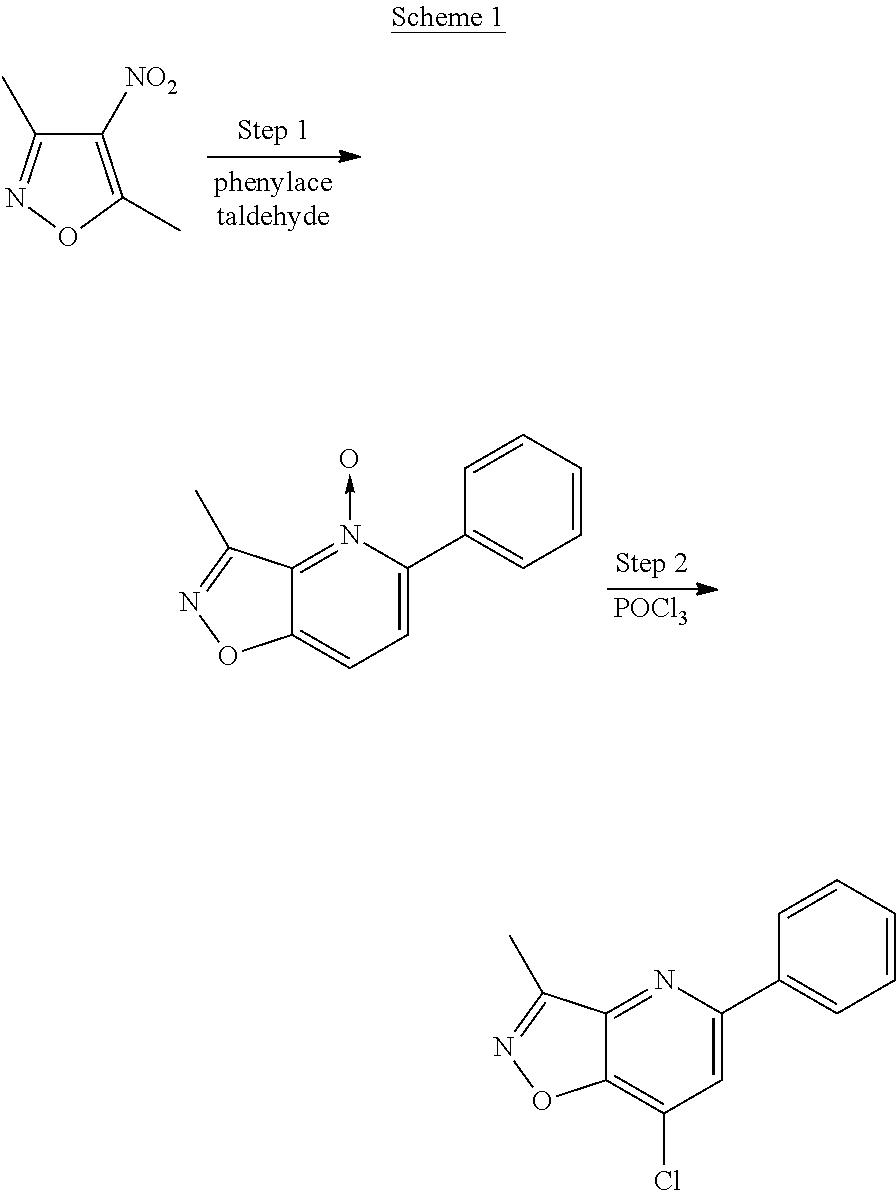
C12=C(Cl)C=C(C3=CC=CC=C3)N=C1C(C)=NO2.C1([NO2])=C(C)ON=C1C.C12=CC=C(C3=CC=CC=C3)N(->O)=C1C(C)=NO2.[POCl3]
